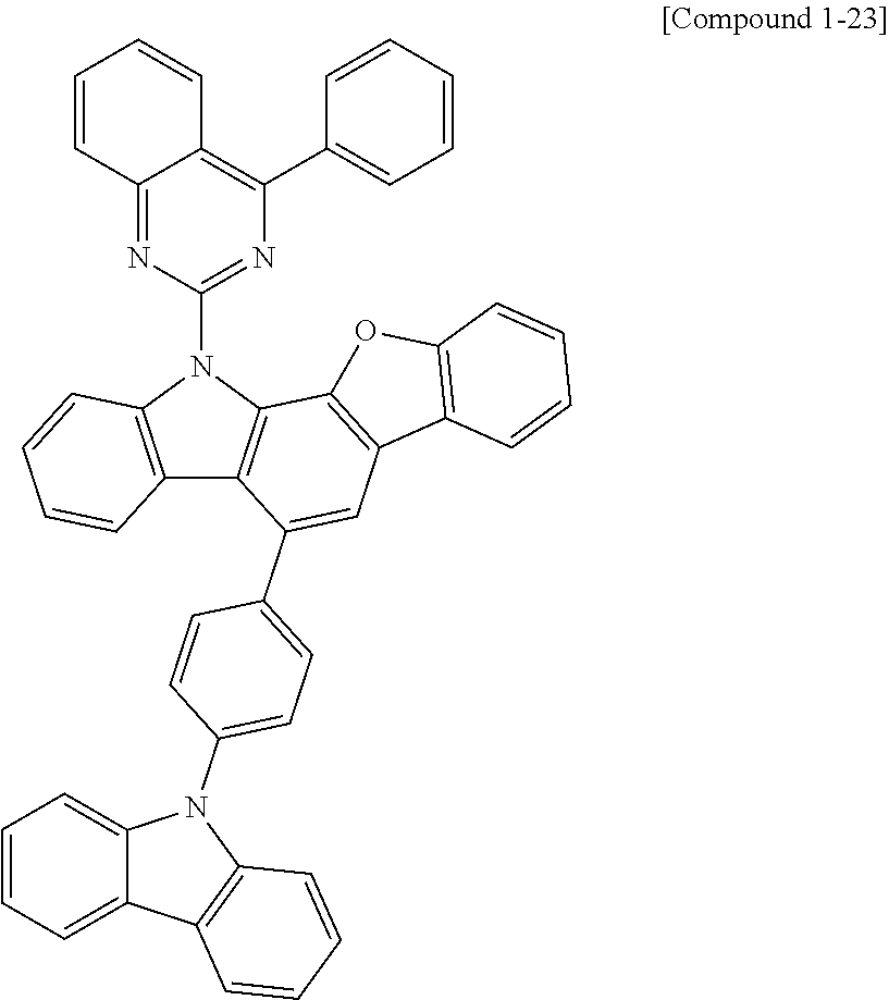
C12=C(N(C3=NC(C4=CC=CC=C4)=C4C(=N3)C=CC=C4)C3=C1C(C1=CC=C(N4C5=CC=CC=C5C5=C4C=CC=C5)C=C1)=CC1=C3OC3=C1C=CC=C3)C=CC=C2
